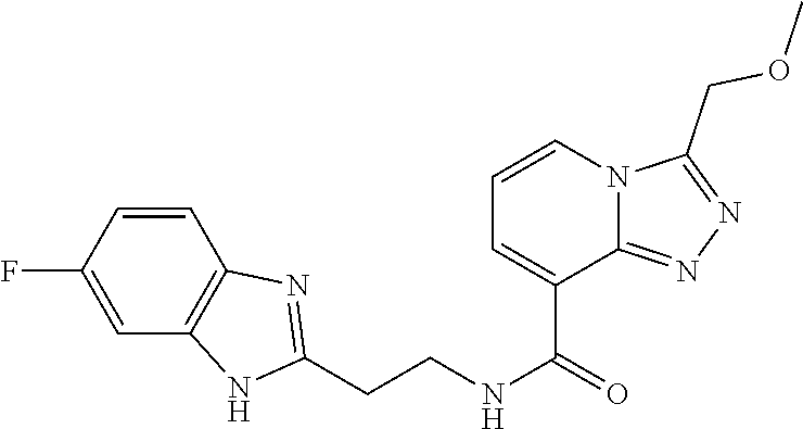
C(CNC(=O)C1=CC=CN2C1=NN=C2COC)C1=NC2=C(C=C(F)C=C2)N1
